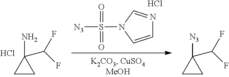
[N3]S(N1C=CN=C1)(=O)=O.Cl.NC1(C(F)F)CC1.Cl.[N3]C1(C(F)F)CC1
